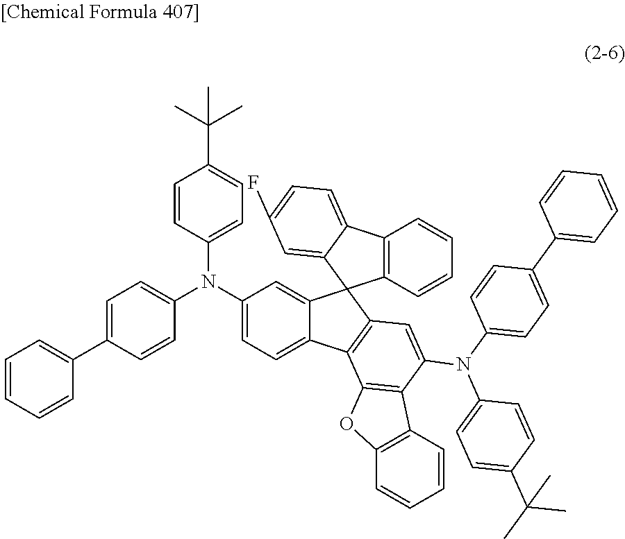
C1(N(C2=CC=C3C(=C2)C2(C4=C3C3=C(C(N(C5=CC=C(C6=CC=CC=C6)C=C5)C5=CC=C(C(C)(C)C)C=C5)=C4)C4=C(O3)C=CC=C4)C3=C(C4=CC=C(F)C=C24)C=CC=C3)C2=CC=C(C3=CC=CC=C3)C=C2)=CC=C(C(C)(C)C)C=C1
